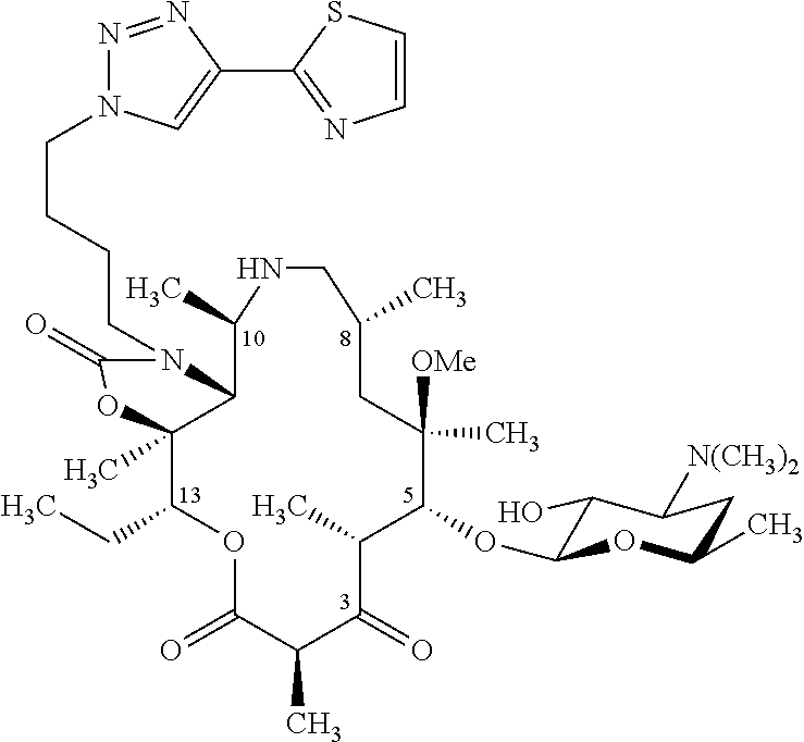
C12C(C)(C(CC)OC(=O)C(C)C(=O)C(C)C(OC3C(O)C([N(CH3)2])CC(C)O3)C(C)([OMe])CC(C)CNC1C)OC(=O)N2CCCCN1N=NC(C2=NC=CS2)=C1
